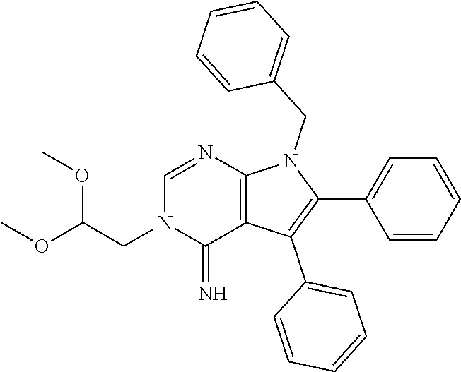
C1(C2=CC=CC=C2)=C(C2=CC=CC=C2)C2=C(N1CC1=CC=CC=C1)N=CN(CC(OC)OC)C2=N
